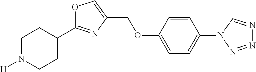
C1N([H])CCC(C2=NC(COC3=CC=C(N4N=NN=C4)C=C3)=CO2)C1
